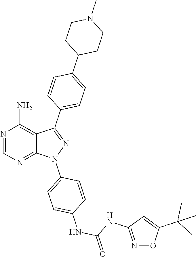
N1=CN=C2C(=C1N)C(C1=CC=C(C3CCN(C)CC3)C=C1)=NN2C1=CC=C(NC(=O)NC2=NOC(C(C)(C)C)=C2)C=C1
